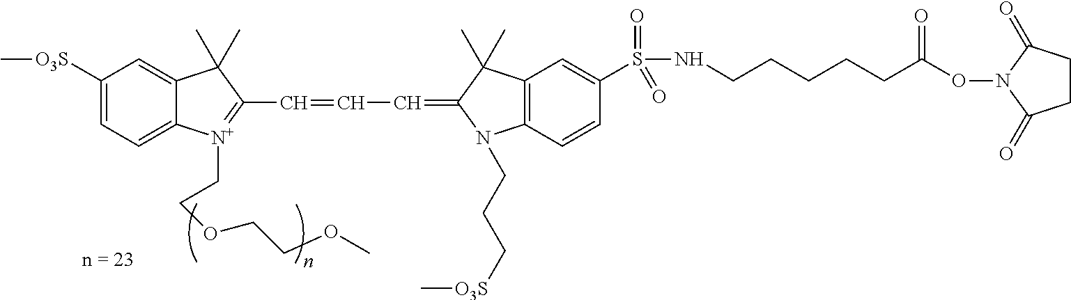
C1([O3S]C)=CC=C2C(=C1)C(C)(C)C(C=CC=C1C(C)(C)C3=C(N1CCC[O3S]C)C=CC(S(NCCCCCC(ON1C(=O)CCC1=O)=O)(=O)=O)=C3)=[N+]2CCOCCOC
